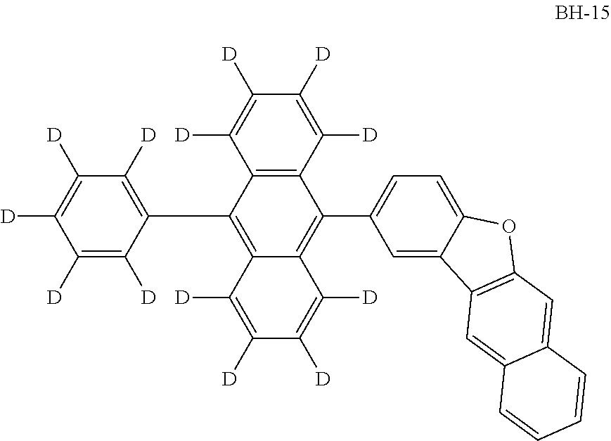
C12=C(C([D])=C([D])C([D])=C1[D])C(C1=CC=C3C(=C1)C1=C(O3)C=C3C(=C1)C=CC=C3)=C1C(=C2C2=C([D])C([D])=C([D])C([D])=C2[D])C([D])=C([D])C([D])=C1[D]
